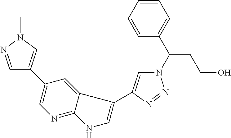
C1=NN(C)C=C1C1=CN=C2C(=C1)C(C1=CN(C(C3=CC=CC=C3)CCO)N=N1)=CN2
